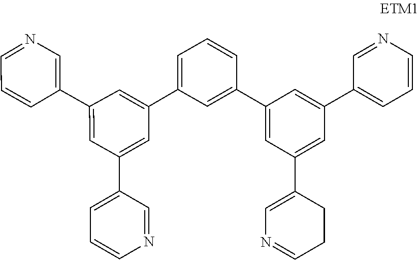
C1=NC=C(C2=CC(C3=CC=CN=C3)=CC(C3=CC=CC(C4=CC(C5=CN=CCC5)=CC(C5=CC=CN=C5)=C4)=C3)=C2)C=C1
